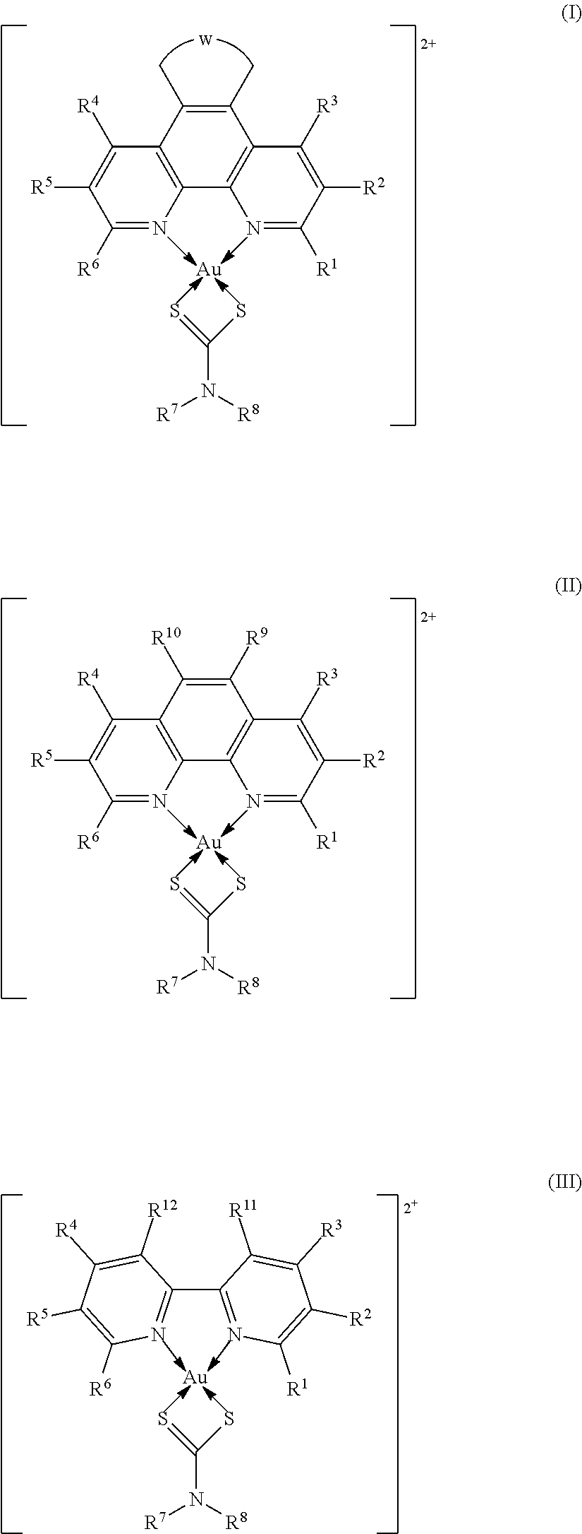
C(N([R7])[R8])(=S)S.[W].C12=C(C(C)=C(C)C3=C1N=C([R1])C([R2])=C3[R3])C([R4])=C([R5])C([R6])=N2.[Au].C(N([R7])[R8])(=S)S.C12=C(C([R10])=C([R9])C3=C1N=C([R1])C([R2])=C3[R3])C([R4])=C([R5])C([R6])=N2.[Au].C(N([R7])[R8])(=S)S.C1(C2=NC([R1])=C([R2])C([R3])=C2[R11])=NC([R6])=C([R5])C([R4])=C1[R12].[Au]
